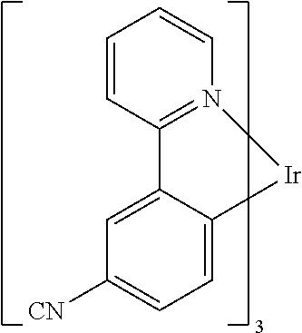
C1=C2C(=CC=C1[CN])[Ir]N1=C2C=CC=C1
